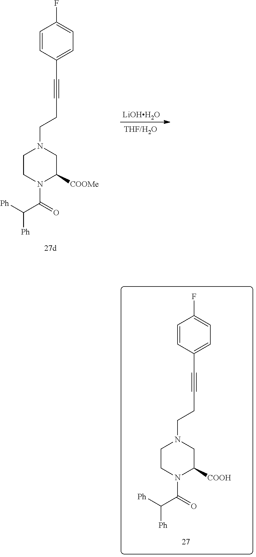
C1=CC(C#CCCN2CCN(C(=O)C([Ph])[Ph])C([COOMe])C2)=CC=C1F.[LiOHH2O].C1=CC(C#CCCN2CCN(C(=O)C([Ph])[Ph])C([COOH])C2)=CC=C1F
